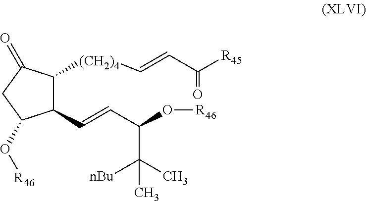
[(CH2)4](C1C(C=CC(C(C)([nBu])C)O[R46])C(O[R46])CC1=O)C=CC([R45])=O
